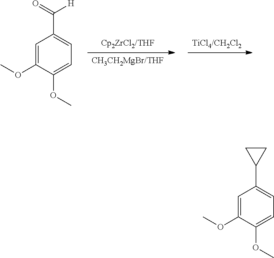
[Cp2ZrCl2/THF].[CH3CH2MgBr/THF].[TiCl4/CH2Cl2].C1=C(OC)C(OC)=CC=C1C(=O)[H].C1=C(OC)C(OC)=CC=C1C1CC1
